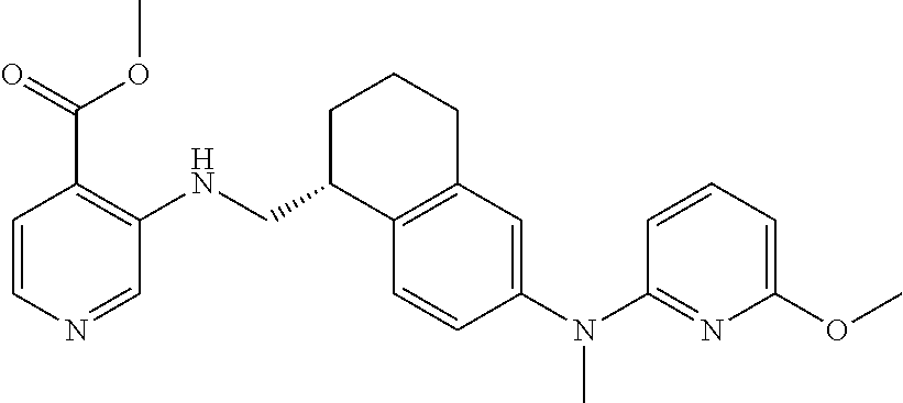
C1=CC(N(C2=NC(OC)=CC=C2)C)=CC2=C1C(CNC1=C(C(OC)=O)C=CN=C1)CCC2
